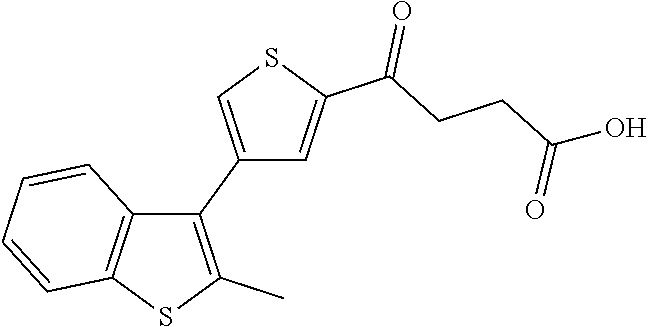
C1(C2=C(C)SC3=C2C=CC=C3)=CSC(C(CCC(O)=O)=O)=C1
